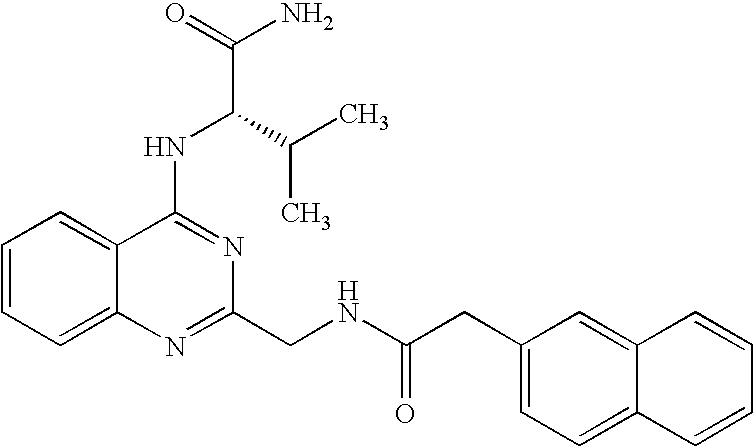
C12=CC=CC=C1C(NC(C(N)=O)C(C)C)=NC(CNC(=O)CC1=CC=C3C(=C1)C=CC=C3)=N2
